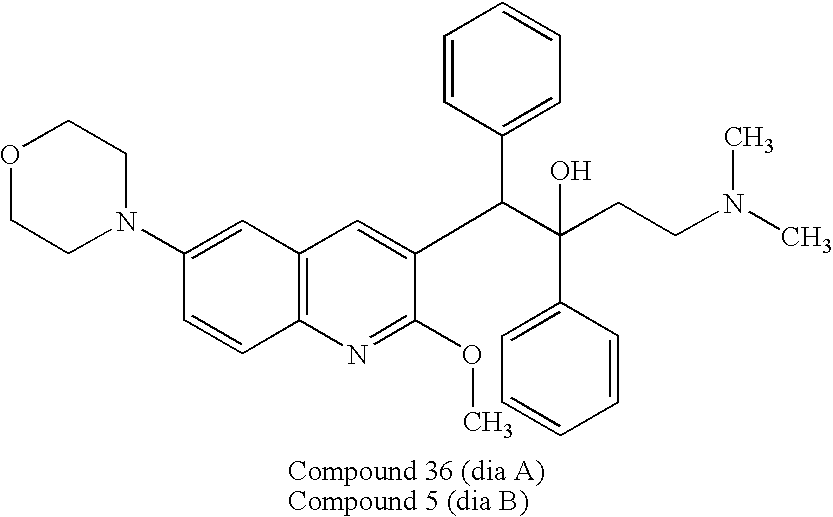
C12=C(N=C(OC)C(C(C(CCN(C)C)(O)C3=CC=CC=C3)C3=CC=CC=C3)=C1)C=CC(N1CCOCC1)=C2
